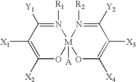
N1([R1])=C([Y1])C([X1])=C([X2])O[M]12([A])OC([X4])=C([X3])C([Y2])=N2[R2]
